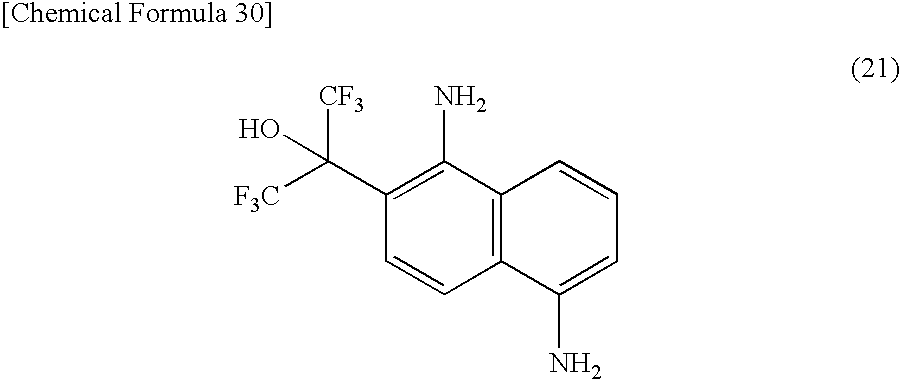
C12=C(C(N)=C(C([CF3])([F3C])O)C=C1)C=CC=C2N
